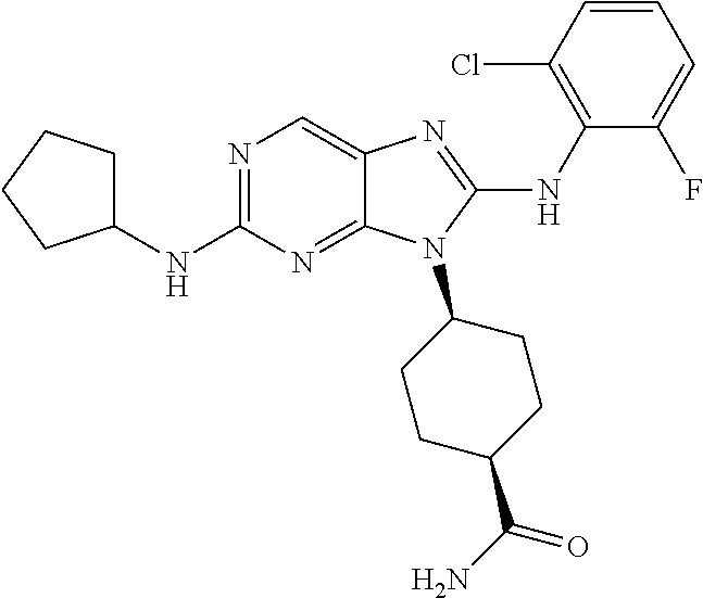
N1=C(NC2CCCC2)N=C2C(=C1)N=C(NC1=C(Cl)C=CC=C1F)N2C1CCC(C(N)=O)CC1
